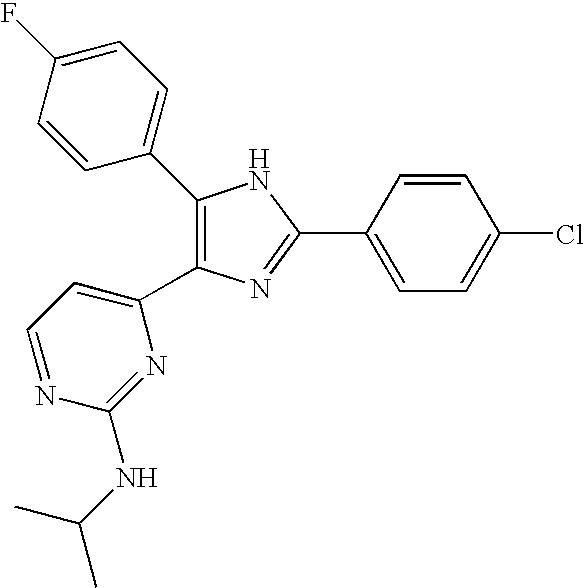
C1(C2=CC=NC(NC(C)C)=N2)=C(C2=CC=C(F)C=C2)NC(C2=CC=C(Cl)C=C2)=N1
